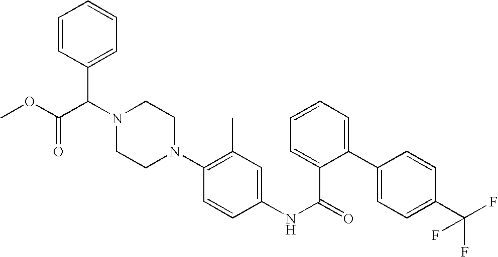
C1=CC(C2=CC=CC=C2C(NC2=CC(C)=C(N3CCN(C(C4=CC=CC=C4)C(OC)=O)CC3)C=C2)=O)=CC=C1C(F)(F)F
